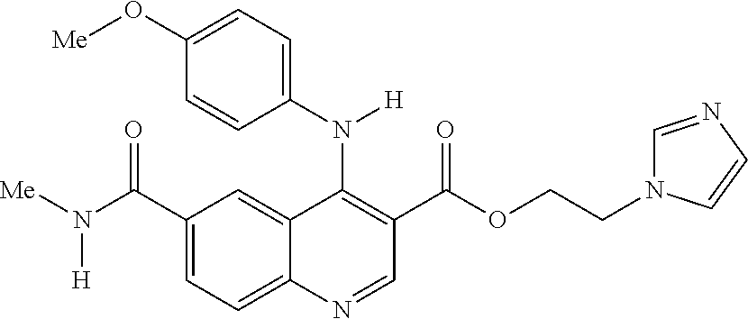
C1(C(N([Me])[H])=O)=CC=C2C(=C1)C(N(C1=CC=C(O[Me])C=C1)[H])=C(C(OCCN1C=NC=C1)=O)C=N2
